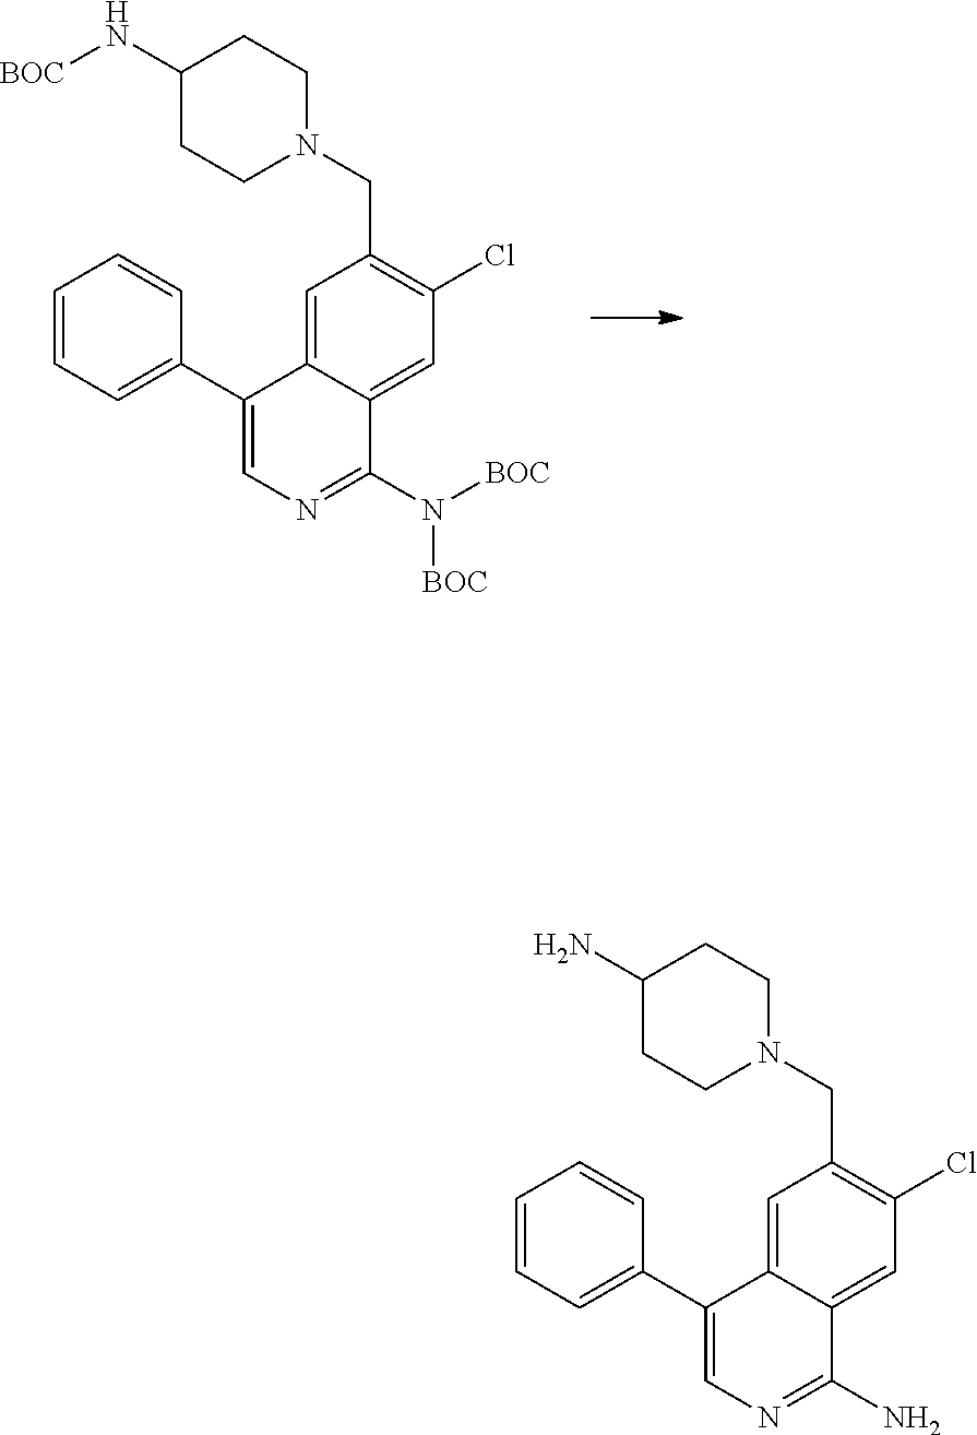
C1(C2=CC=CC=C2)=CN=C(N([BOC])[BOC])C2=CC(Cl)=C(CN3CCC(N[BOC])CC3)C=C12.C1(C2=CC=CC=C2)=CN=C(N)C2=CC(Cl)=C(CN3CCC(N)CC3)C=C12
